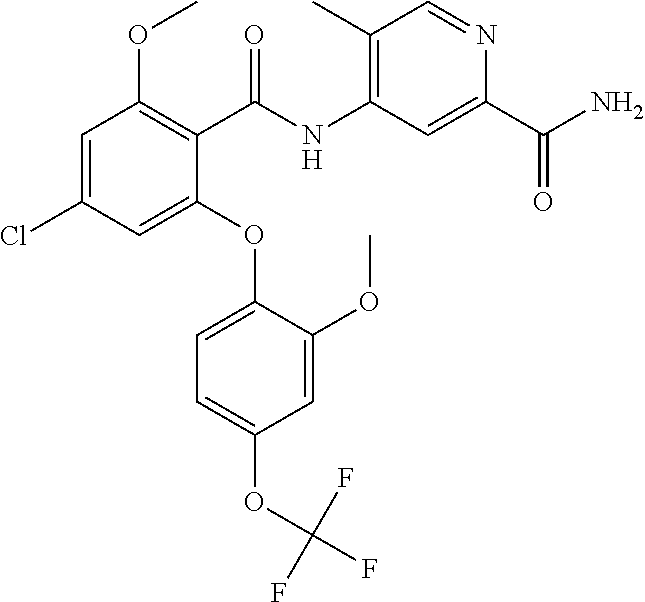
C1=C(Cl)C=C(OC2=CC=C(OC(F)(F)F)C=C2OC)C(C(=O)NC2=C(C)C=NC(C(=O)N)=C2)=C1OC
